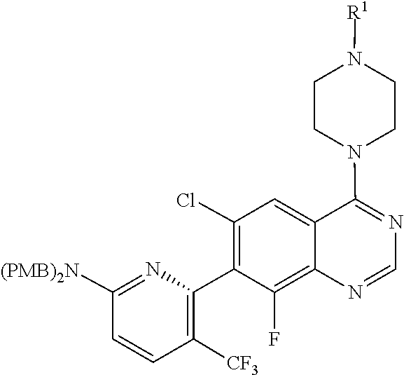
N1=CN=C(N2CCN([R1])CC2)C2=CC(Cl)=C(C3=C([CF3])C=CC([(PMB)2N])=N3)C(F)=C12
